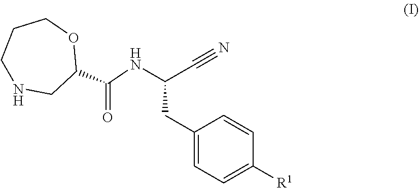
C1NCC(C(=O)NC(C#N)CC2=CC=C([R1])C=C2)OCC1
